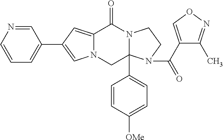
N12C(=CC(C3=CC=CN=C3)=C1)C(=O)N1C(C3=CC=C([OMe])C=C3)(C2)N(C(C2=CON=C2C)=O)CC1
